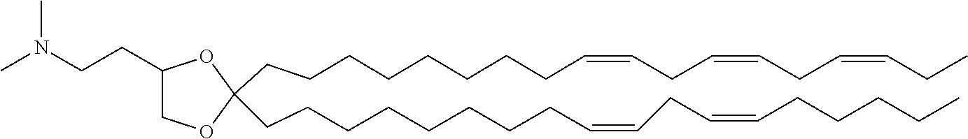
C(CCCCCCCC=CCC=CCC=CCC)C1(CCCCCCCCC=CCC=CCCCCC)OCC(CCN(C)C)O1
